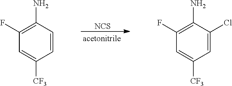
[NCS].C1=CC(N)=C(F)C=C1[CF3].C1=C(Cl)C(N)=C(F)C=C1[CF3]
